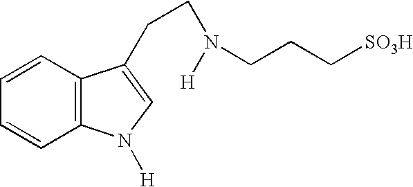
C12=C(C=CC=C1)C(CCN(CCC[SO3H])[H])=CN2[H]
